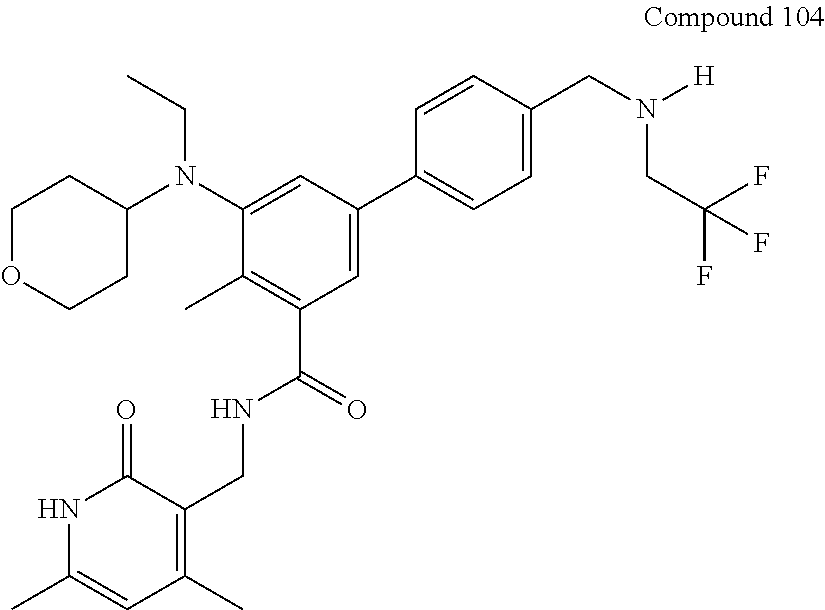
C1=C(C2=CC=C(CN([H])CC(F)(F)F)C=C2)C=C(N(C2CCOCC2)CC)C(C)=C1C(=O)NCC1=C(C)C=C(C)NC1=O
